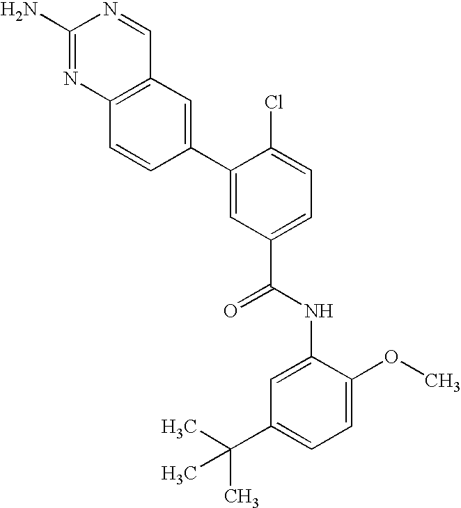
C12=C(C=C(C3=CC(C(=O)NC4=CC(C(C)(C)C)=CC=C4OC)=CC=C3Cl)C=C1)C=NC(N)=N2
